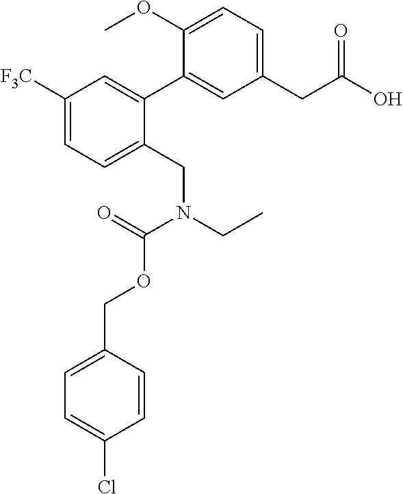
C1(CC(O)=O)=CC=C(OC)C(C2=CC([F3C])=CC=C2CN(CC)C(=O)OCC2=CC=C(Cl)C=C2)=C1
